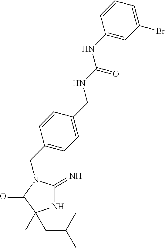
N1C(=N)N(CC2=CC=C(CNC(=O)NC3=CC(Br)=CC=C3)C=C2)C(=O)C1(C)CC(C)C
